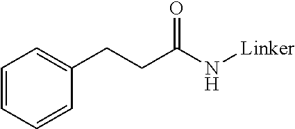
C1=CC=CC(CCC(N[Linker])=O)=C1
